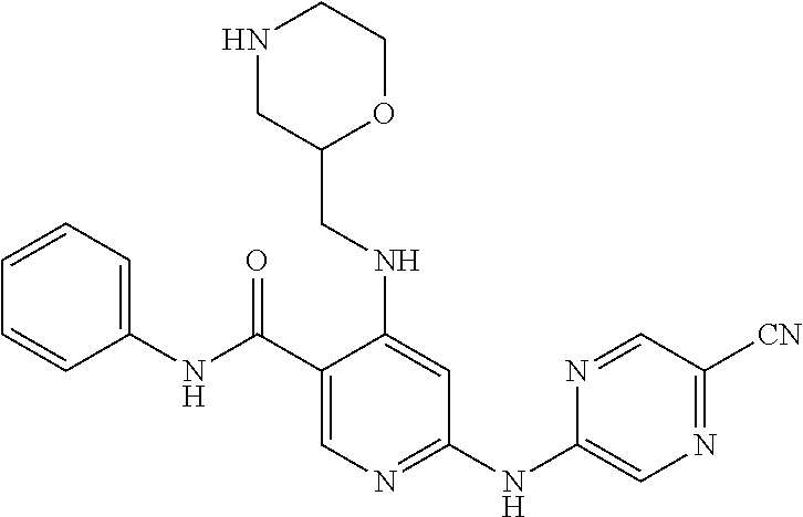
C1(C(NC2=CC=CC=C2)=O)=CN=C(NC2=CN=C([CN])C=N2)C=C1NCC1OCCNC1
